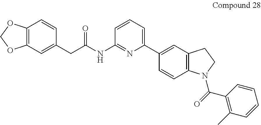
C12=C(C=C(CC(NC3=NC(C4=CC5=C(C=C4)N(C(=O)C4=C(C)C=CC=C4)CC5)=CC=C3)=O)C=C1)OCO2
